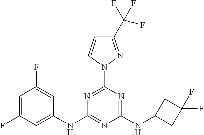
C1=C(F)C=C(NC2=NC(NC3CC(F)(F)C3)=NC(N3N=C(C(F)(F)F)C=C3)=N2)C=C1F
